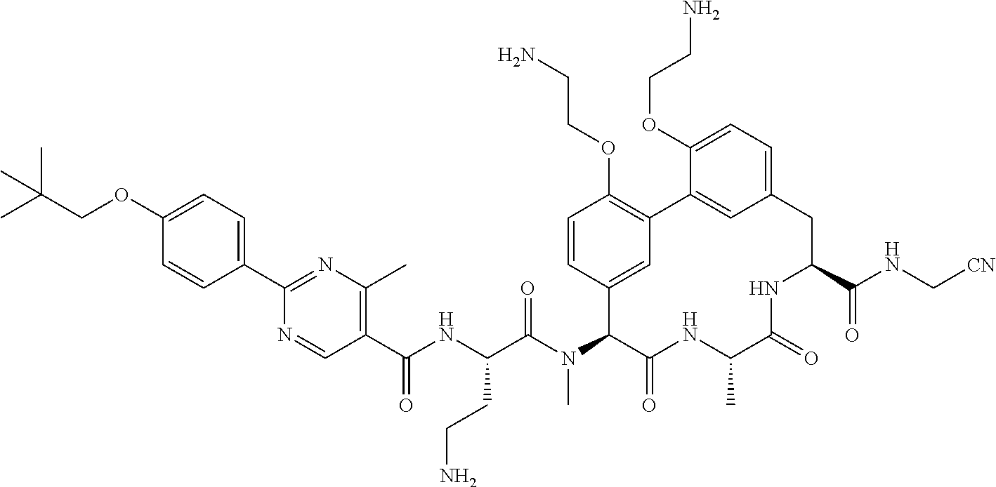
C1(C(NC(C(N(C2C(=O)NC(C)C(=O)NC(C(=O)NC[CN])CC3=CC=C(OCCN)C(=C3)C3=C(OCCN)C=CC2=C3)C)=O)CCN)=O)=C(C)N=C(C2=CC=C(OCC(C)(C)C)C=C2)N=C1
